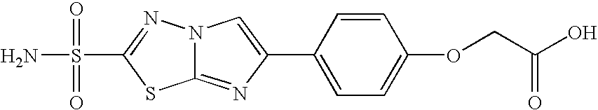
C12=NC(C3=CC=C(OCC(O)=O)C=C3)=CN1N=C(S(=O)(=O)N)S2
